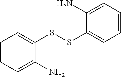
C1=CC=C(N)C(SSC2=CC=CC=C2N)=C1
